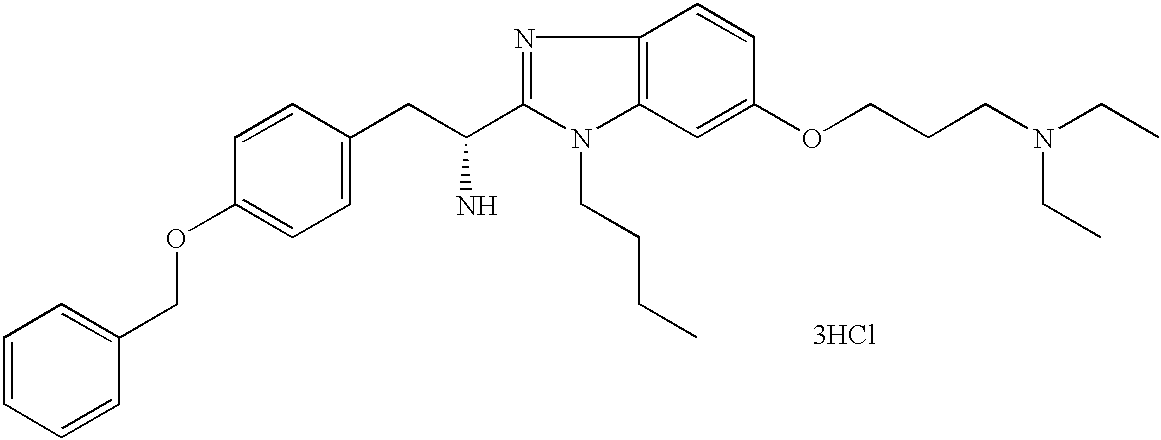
C1=CC=CC(COC2=CC=C(CC(C3=NC4=C(N3CCCC)C=C(OCCCN(CC)CC)C=C4)N)C=C2)=C1.[3HCl]
